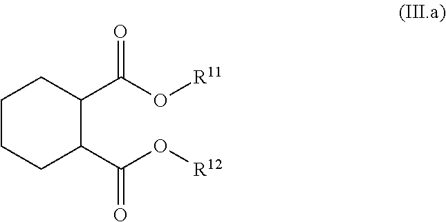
C1CCC(C(O[R12])=O)C(C(O[R11])=O)C1
